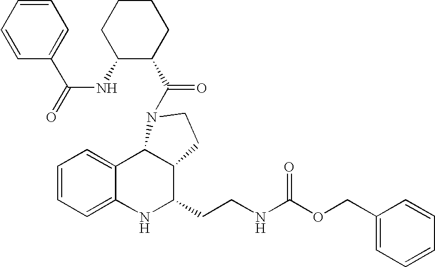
C1=CC=C2C(=C1)C1C(C(CCNC(OCC3=CC=CC=C3)=O)N2)CCN1C(=O)C1C(NC(=O)C2=CC=CC=C2)CCCC1
